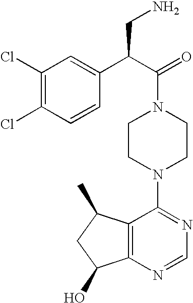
C(N1CCN(C2=NC=NC3=C2C(C)CC3O)CC1)(C(C1=CC(Cl)=C(Cl)C=C1)CN)=O
